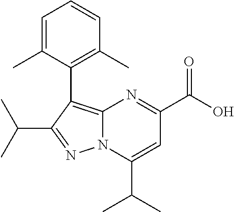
N12C(=C(C3=C(C)C=CC=C3C)C(C(C)C)=N1)N=C(C(O)=O)C=C2C(C)C
